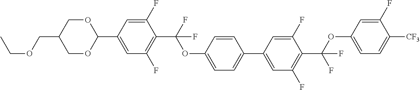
CCOCC1COC(C2=CC(F)=C(C(F)(OC3=CC=C(C4=CC(F)=C(C(OC5=CC=C([CF3])C(F)=C5)(F)F)C(F)=C4)C=C3)F)C(F)=C2)OC1
